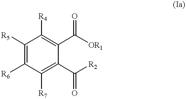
C1([R5])=C([R6])C([R7])=C(C([R2])=O)C(C([OR1])=O)=C1[R4]
